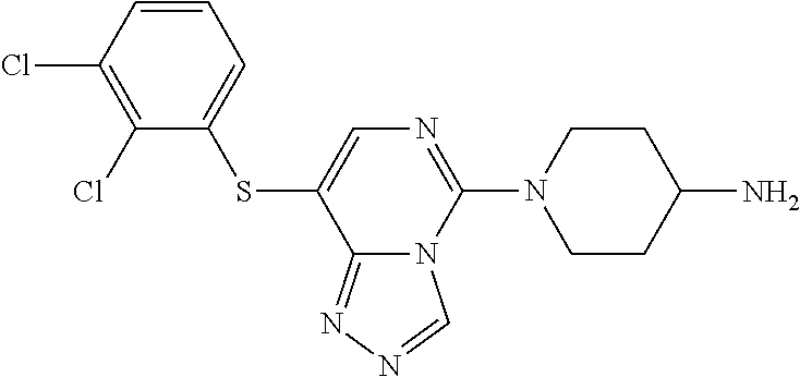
C12=NN=CN1C(N1CCC(N)CC1)=NC=C2SC1=CC=CC(Cl)=C1Cl
